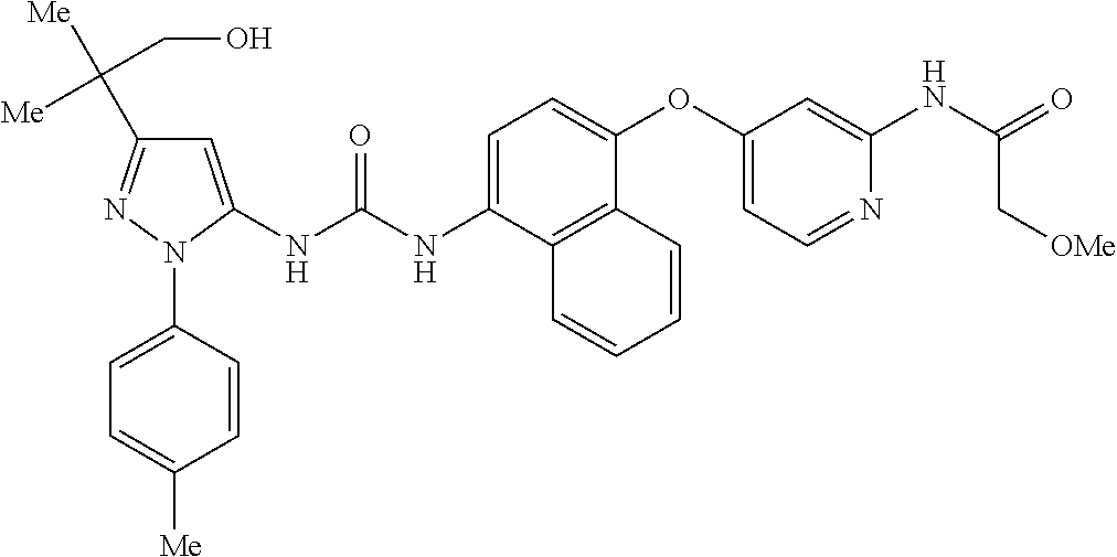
C1=C(NC(NC2=CC(C([Me])(CO)[Me])=NN2C2=CC=C([Me])C=C2)=O)C2=C(C(OC3=CC=NC(NC(=O)C[OMe])=C3)=C1)C=CC=C2
